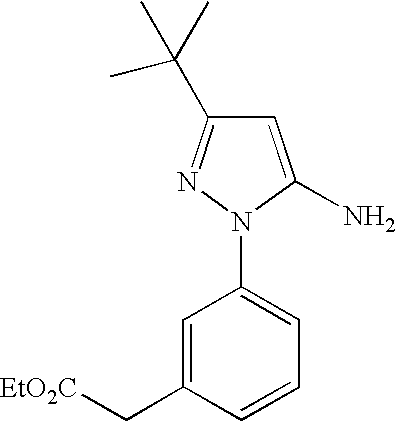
C1=C(N)N(C2=CC=CC(C[EtO2C])=C2)N=C1C(C)(C)C
